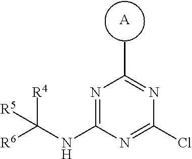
N1=C(C)N=C(NC([R4])([R5])[R6])N=C1Cl.[A]
